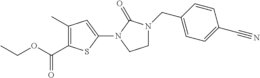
CCOC(C1=C(C)C=C(N2CCN(CC3=CC=C(C#N)C=C3)C2=O)S1)=O
